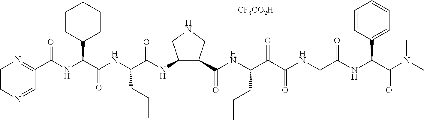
C1(C(NC(C(NC(C(=O)NC2C(C(=O)NC(C(C(NCC(NC(C(N(C)C)=O)C3=CC=CC=C3)=O)=O)=O)CCC)CNC2)CCC)=O)C2CCCCC2)=O)=NC=CN=C1.[CF3CO2H]
